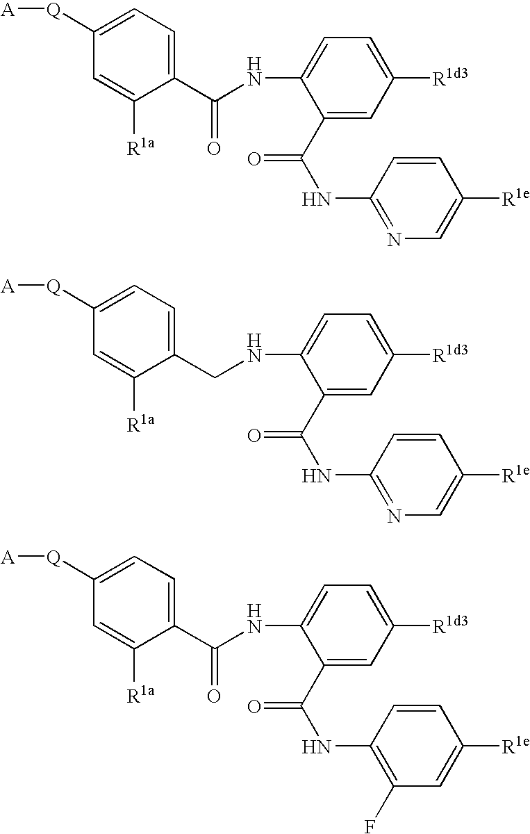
C1(C(NC2=CC=C([R1d3])C=C2C(NC2=NC=C([R1e])C=C2)=O)=O)=CC=C([Q][A])C=C1[R1a].C1(C(NC2=CC=C([R1d3])C=C2C(NC2=C(F)C=C([R1e])C=C2)=O)=O)=CC=C([Q][A])C=C1[R1a].C1(CNC2=CC=C([R1d3])C=C2C(NC2=NC=C([R1e])C=C2)=O)=CC=C([Q][A])C=C1[R1a]
